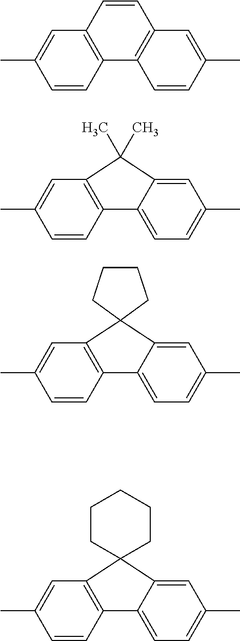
C1=CC2=C(C=C1C)C=CC1=C2C=CC(C)=C1.C1=CC2=C(C=C1C)C(C)(C)C1=CC(C)=CC=C21.C1=CC2=C(C=C1C)C1(C3=CC(C)=CC=C23)CCCC1.C1=CC2=C(C=C1C)C1(C3=CC(C)=CC=C23)CCCCC1
